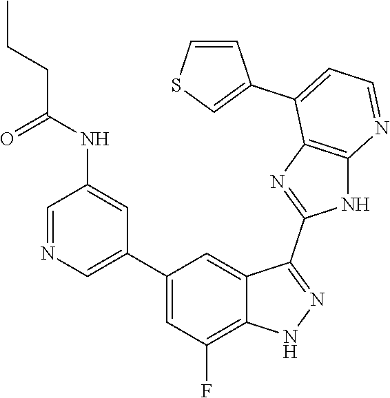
C1=NC=C(C2=CC(F)=C3C(=C2)C(C2=NC4=C(N2)N=CC=C4C2=CSC=C2)=NN3)C=C1NC(CCC)=O
